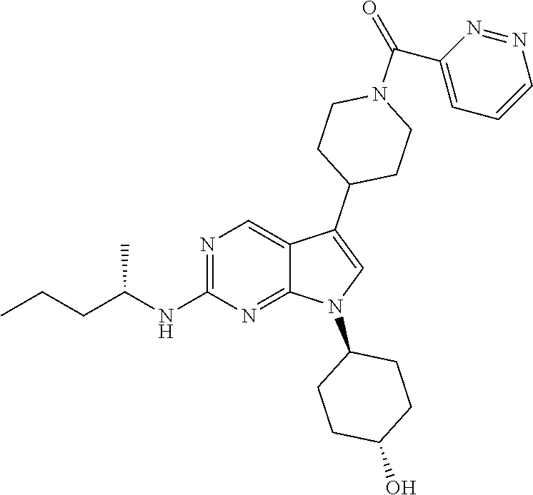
N1=C(NC(CCC)C)N=C2C(=C1)C(C1CCN(C(=O)C3=CC=CN=N3)CC1)=CN2C1CCC(O)CC1
